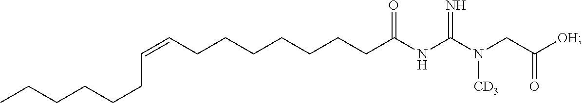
C(CCCC(=O)NC(N(CC([OH])=O)[CD3])=N)CCCC=CCCCCCC
